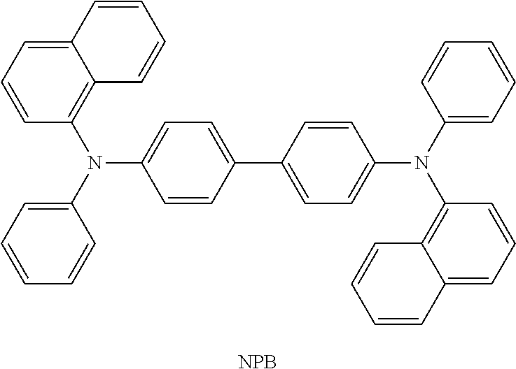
C1=C(N(C2=CC=CC=C2)C2=C3C(=CC=C2)C=CC=C3)C=CC(C2=CC=C(N(C3=CC=CC=C3)C3=C4C(=CC=C3)C=CC=C4)C=C2)=C1.[NPB]
